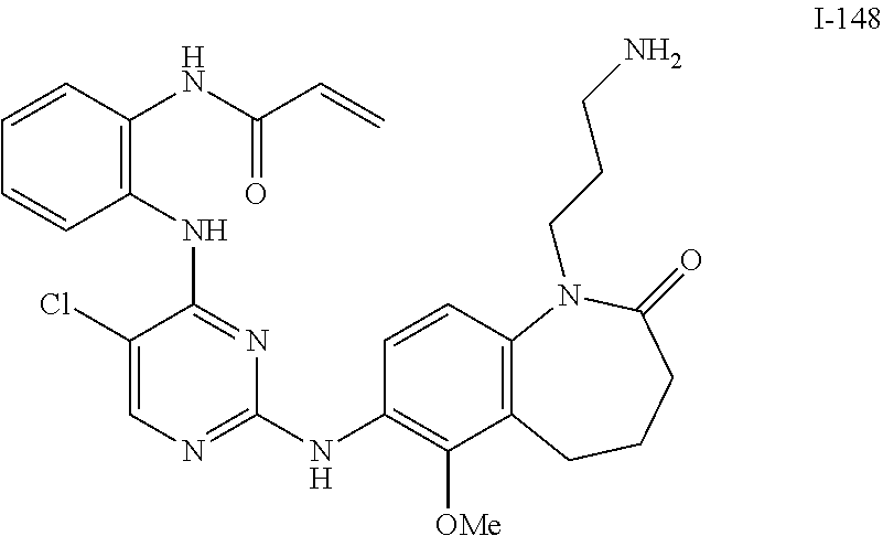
C1=CC(NC(=O)C=C)=C(NC2=NC(NC3=C([OMe])C4=C(C=C3)N(CCCN)C(=O)CCC4)=NC=C2Cl)C=C1
